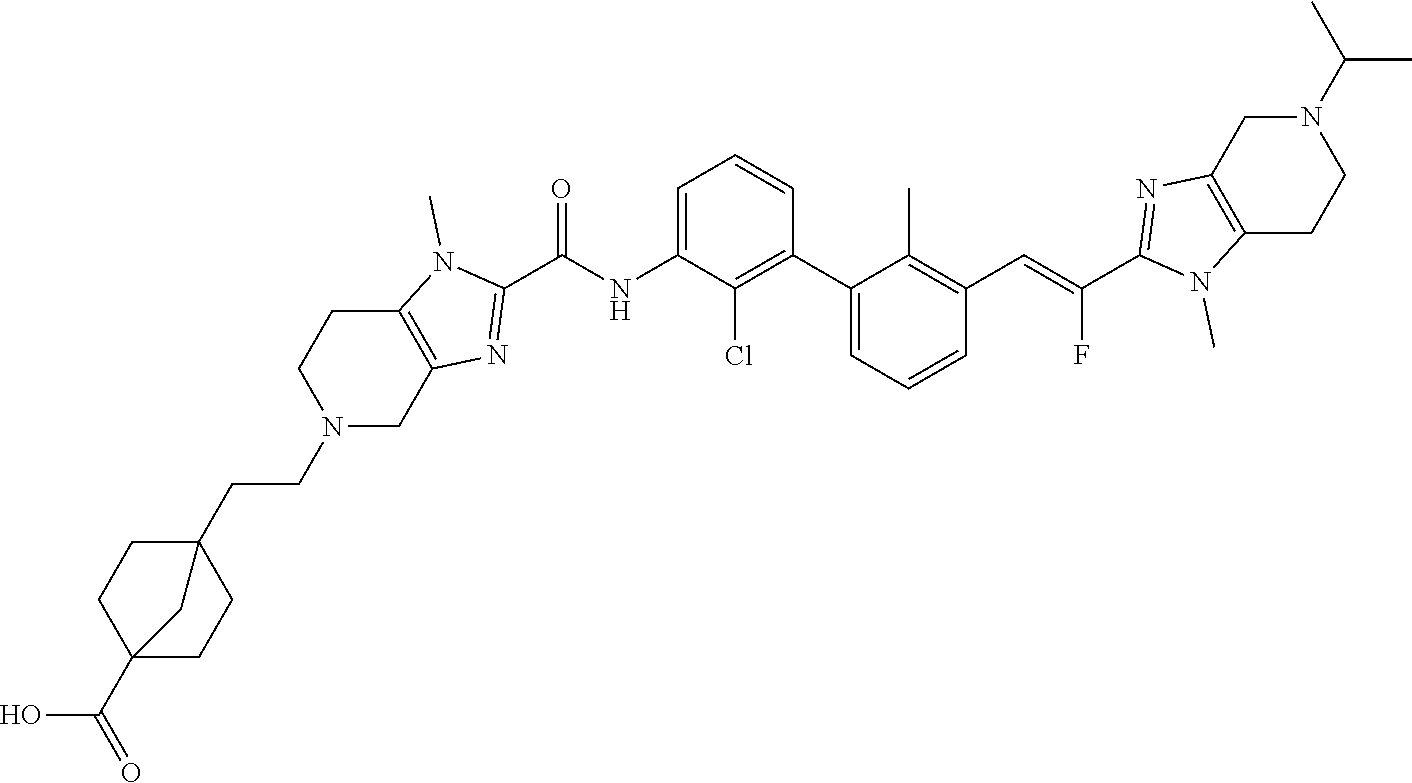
C1(C2=CC=CC(C=C(C3=NC4=C(N3C)CCN(C(C)C)C4)F)=C2C)=C(Cl)C(NC(C2=NC3=C(N2C)CCN(CCC24CCC(C(=O)O)(CC2)C4)C3)=O)=CC=C1
